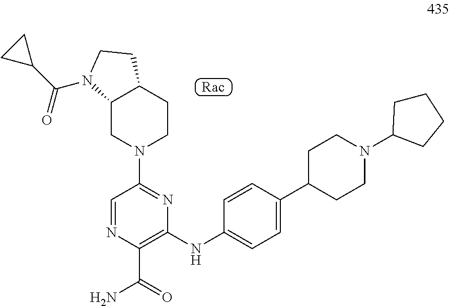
C12CN(C3=NC(NC4=CC=C(C5CCN(C6CCCC6)CC5)C=C4)=C(C(N)=O)N=C3)CCC1CCN2C(C1CC1)=O
